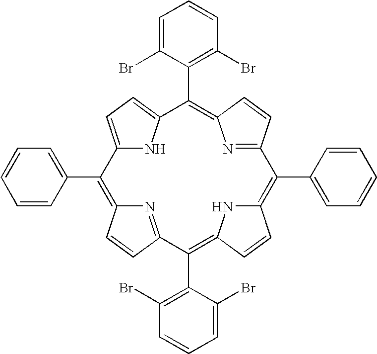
C12=CC=C(N1)C(C1=C(Br)C=CC=C1Br)=C1N=C(C=C1)C(C1=CC=CC=C1)=C1NC(=C(C3=C(Br)C=CC=C3Br)C3=NC(=C2C2=CC=CC=C2)C=C3)C=C1
